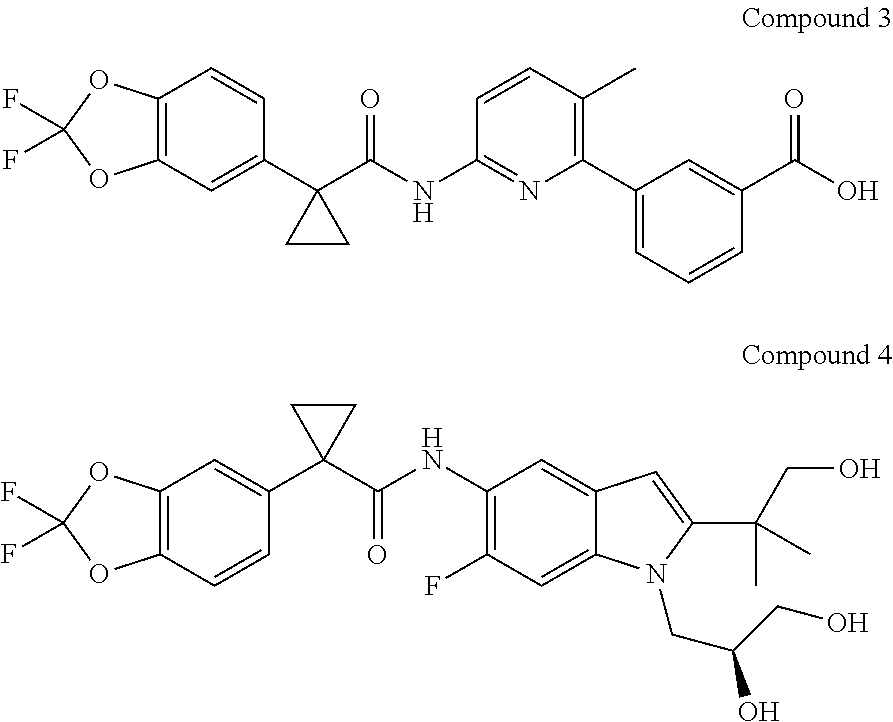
C12=C(C=CC(C3(C(NC4=C(F)C=C5C(=C4)C=C(C(C)(C)CO)N5CC(CO)O)=O)CC3)=C1)OC(F)(F)O2.C12=C(C=C(C3(C(NC4=NC(C5=CC=CC(C(O)=O)=C5)=C(C)C=C4)=O)CC3)C=C1)OC(F)(F)O2
